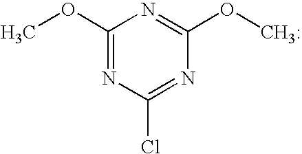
C1(OC)=NC(Cl)=NC(O[CH3:])=N1
